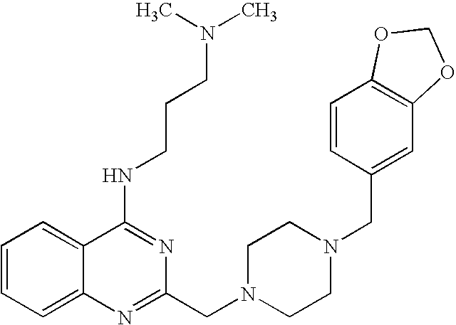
C1=CC=C2C(=C1)C(NCCCN(C)C)=NC(CN1CCN(CC3=CC4=C(C=C3)OCO4)CC1)=N2
